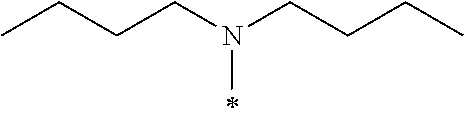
CCCCN(CCCC)C
